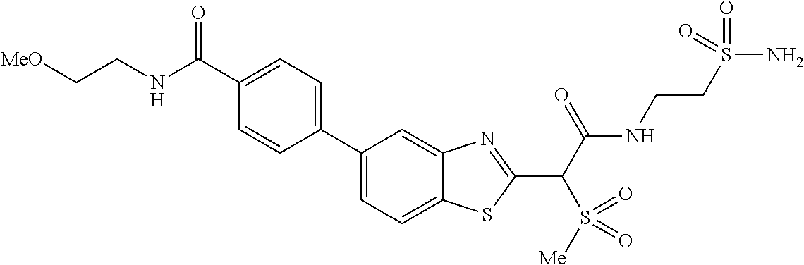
C1=C(C2=CC=C(C(NCC[MeO])=O)C=C2)C=C2C(=C1)SC(C(C(NCCS(N)(=O)=O)=O)S(=O)([Me])=O)=N2
